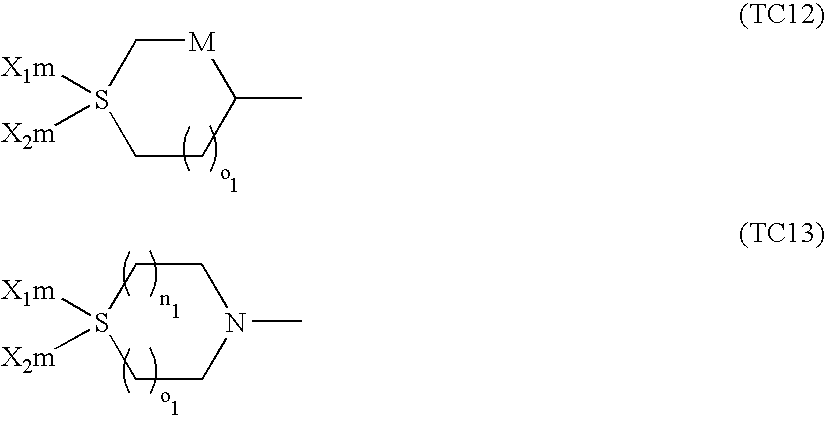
S1([X1m])([X2m])CCC(C)[M]C1.S1([X1m])([X2m])CCN(C)CC1
